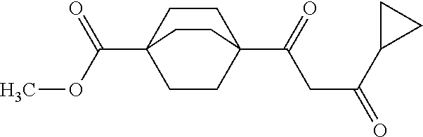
C(C(=O)C1CC1)C(C12CCC(C(OC)=O)(CC1)CC2)=O
